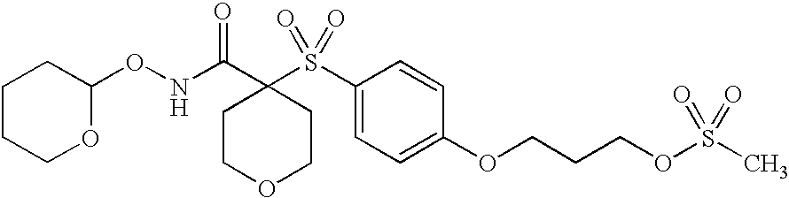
N(C(=O)C1(S(=O)(=O)C2=CC=C(OCCCOS(=O)(=O)C)C=C2)CCOCC1)OC1CCCCO1
